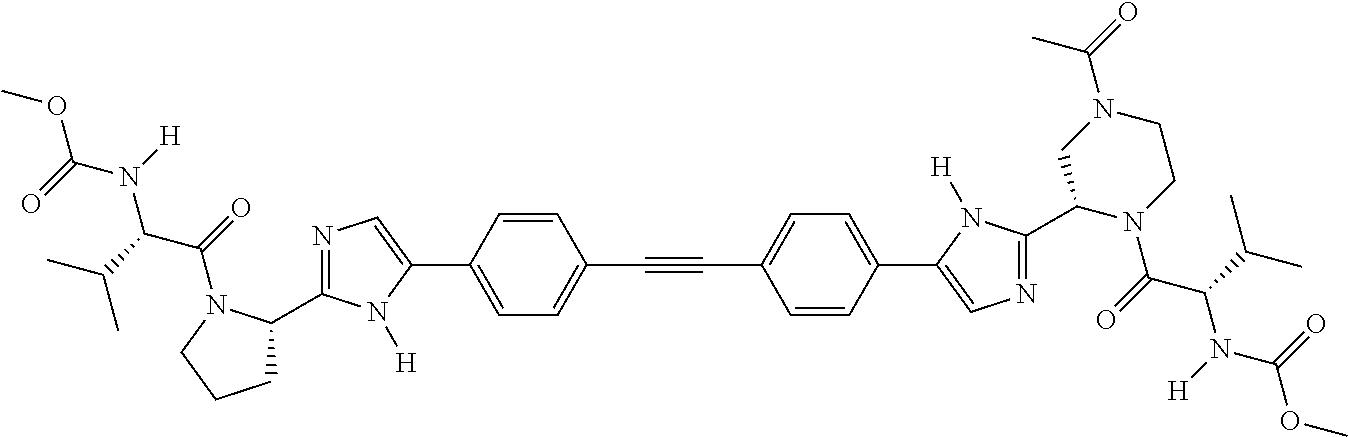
C(#CC1=CC=C(C2=CN=C(C3N(C(C(N(C(OC)=O)[H])C(C)C)=O)CCN(C(C)=O)C3)N2[H])C=C1)C1=CC=C(C2=CN=C(C3CCCN3C(C(N(C(OC)=O)[H])C(C)C)=O)N2[H])C=C1
